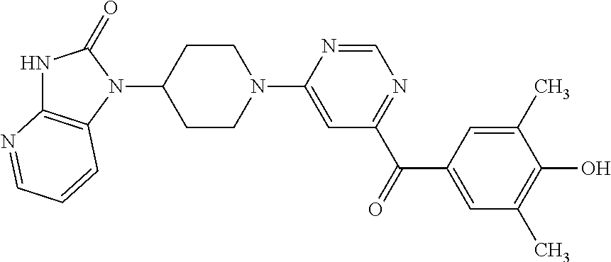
C1CN(C2=CC(C(=O)C3=CC(C)=C(O)C(C)=C3)=NC=N2)CCC1N1C(=O)NC2=C1C=CC=N2
